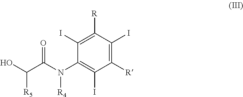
C1([R])=C(I)C([R])=C(I)C(N(C(C(O)[R5])=O)[R4])=C1I
